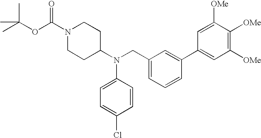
O(C(C)(C)C)C(N1CCC(N(CC2=CC=CC(C3=CC([OMe])=C([OMe])C([OMe])=C3)=C2)C2=CC=C(Cl)C=C2)CC1)=O
